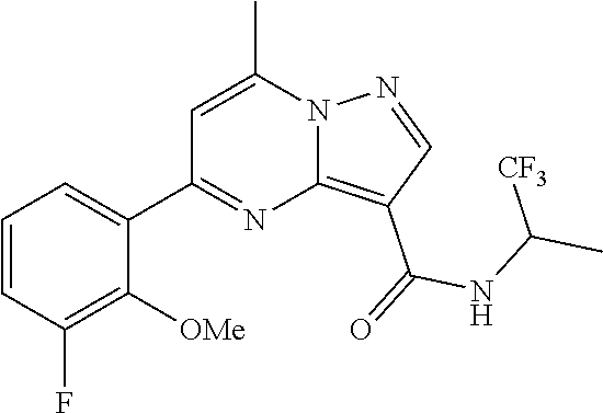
C12=C(C(=O)NC(C)[CF3])C=NN1C(C)=CC(C1=CC=CC(F)=C1[OMe])=N2
